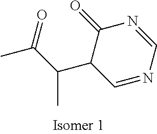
C1=NC=NC(=O)C1C(C(C)=O)C
